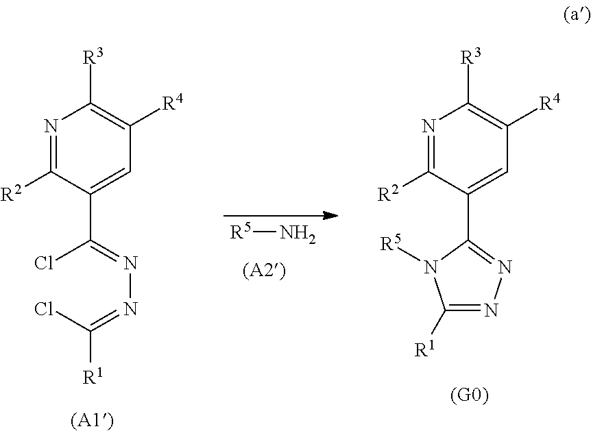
[R5]N.N1=C([R2])C(C2=NN=C([R1])N2[R5])=CC([R4])=C1[R3].N1=C([R2])C(C(=NN=C(Cl)[R1])Cl)=CC([R4])=C1[R3]
